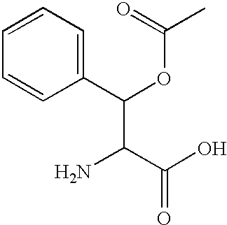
NC(C(O)=O)C(OC(C)=O)C1=CC=CC=C1
